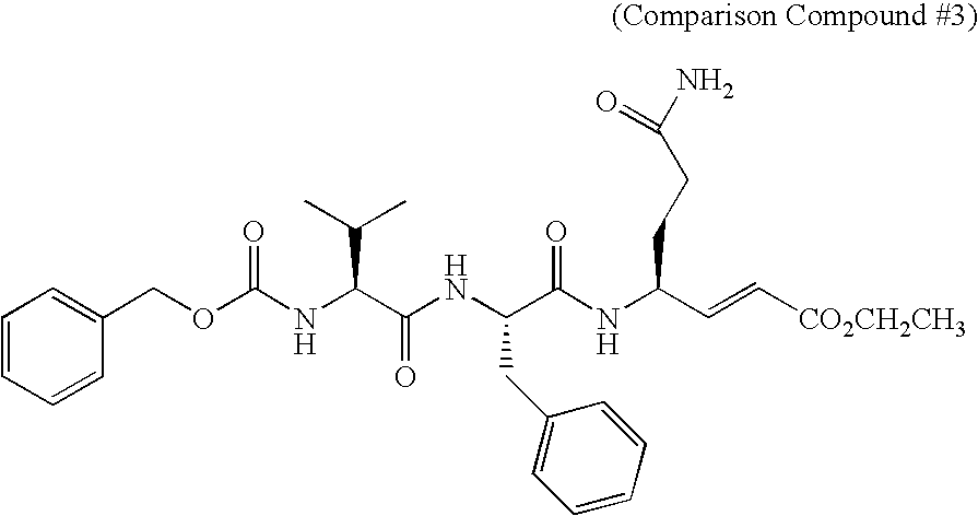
C1(COC(NC(C(NC(C(NC(C=C[CO2CH2CH3])CCC(N)=O)=O)CC2=CC=CC=C2)=O)C(C)C)=O)=CC=CC=C1
